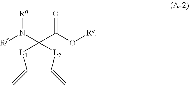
N([Ra])(C(C(=O)O[Re])([L1]C=C)[L2]C=C)[Rf]
